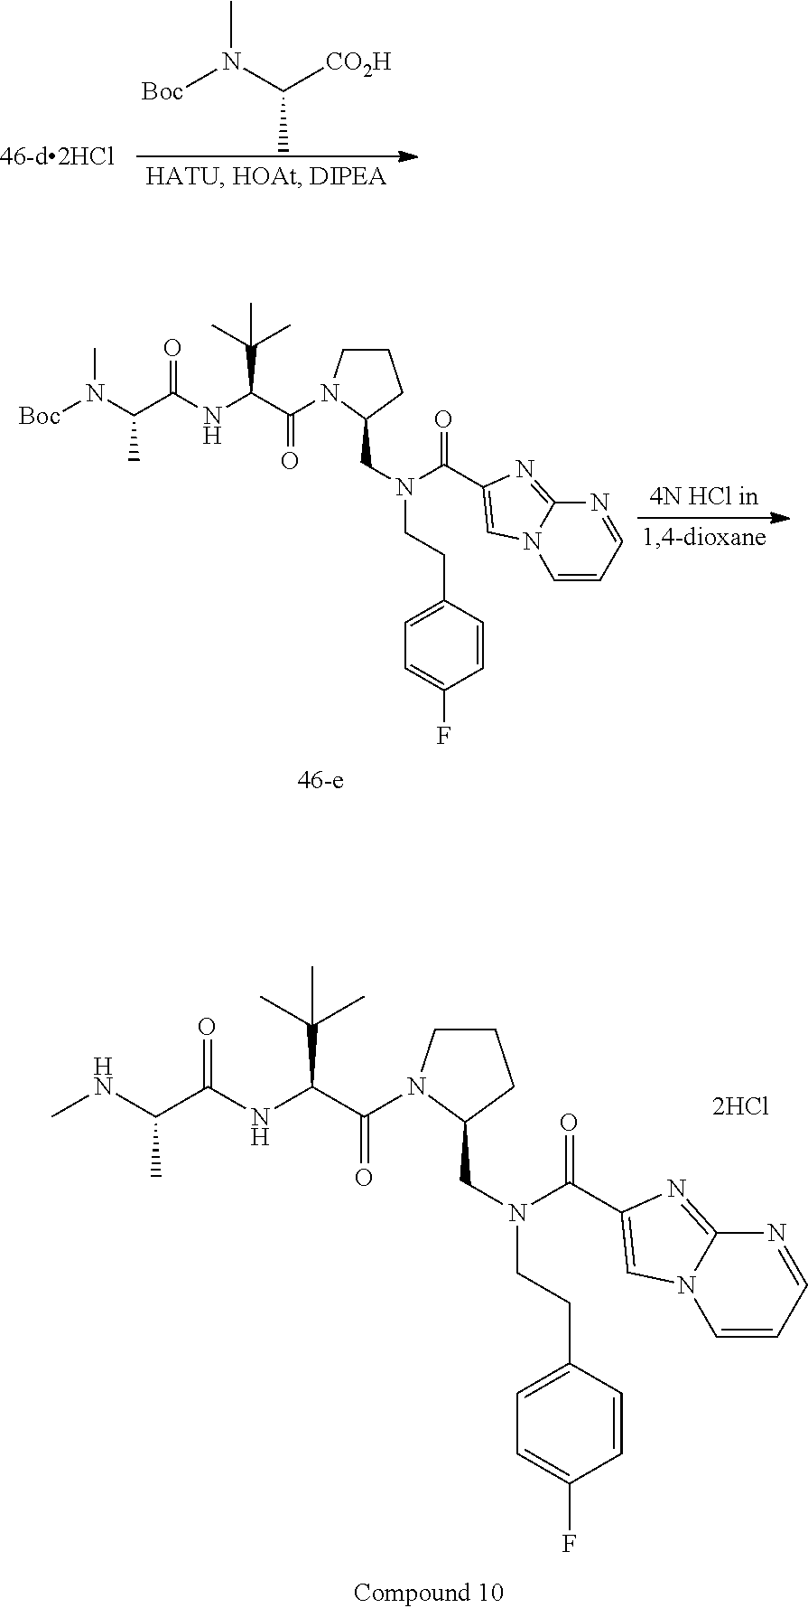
[Boc]N(C([CO2H])C)C.C1(CN(CCC2=CC=C(F)C=C2)C(C2=CN3C(=N2)N=CC=C3)=O)CCCN1C(C(NC(C(N([Boc])C)C)=O)C(C)(C)C)=O.C1(CN(CCC2=CC=C(F)C=C2)C(C2=CN3C(=N2)N=CC=C3)=O)CCCN1C(C(NC(C(NC)C)=O)C(C)(C)C)=O
